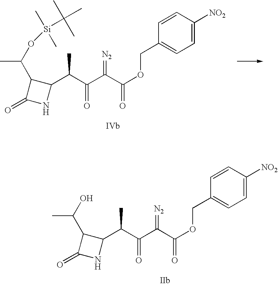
C(C)(C(C(=[N2])C(=O)OCC1=CC=C([NO2])C=C1)=O)C1C(C(O)C)C(=O)N1.C(C)(C(C(=[N2])C(=O)OCC1=CC=C([NO2])C=C1)=O)C1C(C(O[Si](C(C)(C)C)(C)C)C)C(=O)N1
